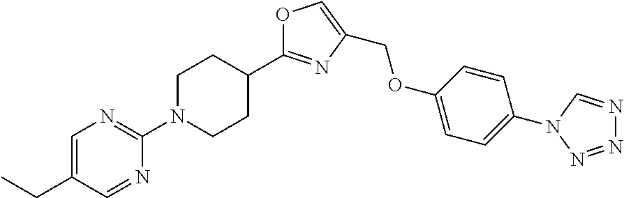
C1=C(CC)C=NC(N2CCC(C3=NC(COC4=CC=C(N5C=NN=N5)C=C4)=CO3)CC2)=N1
